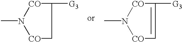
N1(C)[CO]CC([G3])[CO]1.N1(C)[CO]C=C([G3])[CO]1
